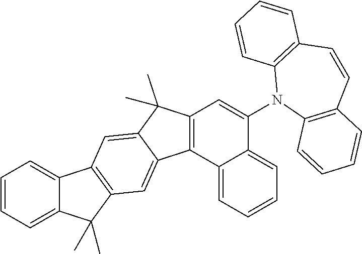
C12=CC=CC=C1C(C)(C)C1=C2C=C2C(C)(C)C3=C(C2=C1)C1=CC=CC=C1C(N1C2=C(C=CC4=C1C=CC=C4)C=CC=C2)=C3
